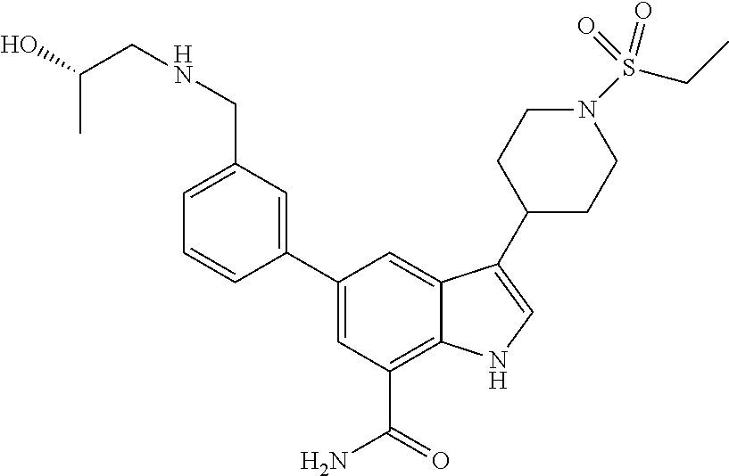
C1=C(C2=CC(CNCC(O)C)=CC=C2)C=C2C(=C1C(=O)N)NC=C2C1CCN(S(=O)(=O)CC)CC1
